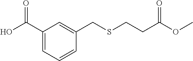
C1(C(O)=O)=CC=CC(CSCCC(OC)=O)=C1
